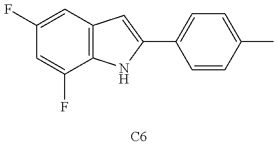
C1(F)=CC2=C(C(F)=C1)NC(C1=CC=C(C)C=C1)=C2.[C6]
